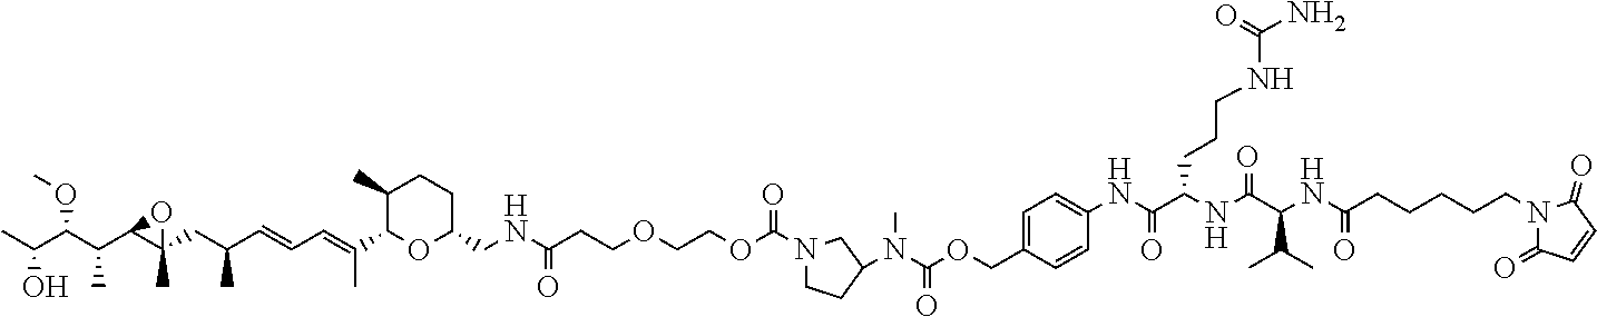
CC(C(C(C1C(CC(C=CC=C(C2OC(CNC(CCOCCOC(N3CCC(N(C(OCC4=CC=C(NC(C(NC(C(NC(CCCCCN5C(=O)C=CC5=O)=O)C(C)C)=O)CCCNC(N)=O)=O)C=C4)=O)C)C3)=O)=O)CCC2C)C)C)(C)O1)C)OC)O
